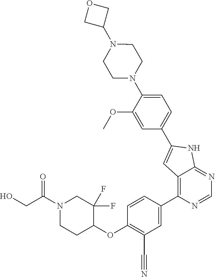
N1(C(CO)=O)CCC(OC2=C(C#N)C=C(C3=C4C(=NC=N3)NC(C3=CC=C(N5CCN(C6COC6)CC5)C(OC)=C3)=C4)C=C2)C(F)(F)C1
